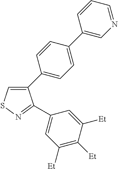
C1(C2=CC=C(C3=CN=CC=C3)C=C2)=CSN=C1C1=CC([Et])=C([Et])C([Et])=C1
